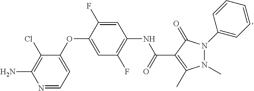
C1(OC2=CC(F)=C(NC(C3=C(C)N(C)N(C4=CC=CC=C4)C3=O)=O)C=C2F)=CC=NC(N)=C1Cl
